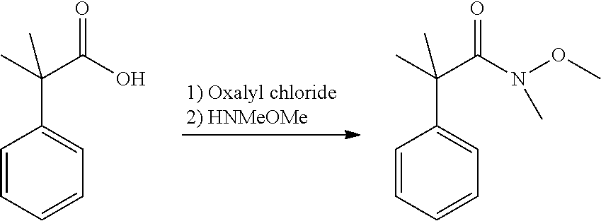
C1=CC=CC=C1C(C)(C(O)=O)C.C1=CC=CC=C1C(C)(C(N(OC)C)=O)C
